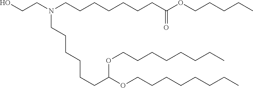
OCCN(CCCCCCCC(OCCCCC)=O)CCCCCCC(OCCCCCCCC)OCCCCCCCC
